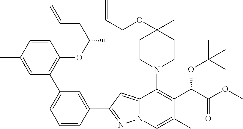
C1(C2=NN3C(=C2)C(N2CCC(C)(OCC=C)CC2)=C(C(C(=O)OC)OC(C)(C)C)C(C)=C3)=CC(C2=C(OC(CC=C)C)C=CC(C)=C2)=CC=C1
